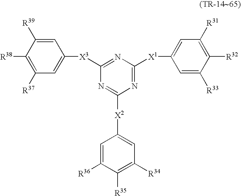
N1=C([X1]C2=CC([R31])=C([R32])C([R33])=C2)N=C([X3]C2=CC([R37])=C([R38])C([R39])=C2)N=C1[X2]C1=CC([R34])=C([R35])C([R36])=C1
